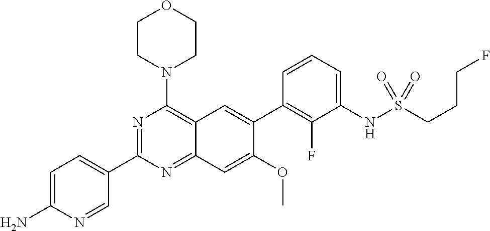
C12=NC(C3=CC=C(N)N=C3)=NC(N3CCOCC3)=C1C=C(C1=C(F)C(NS(CCCF)(=O)=O)=CC=C1)C(OC)=C2
